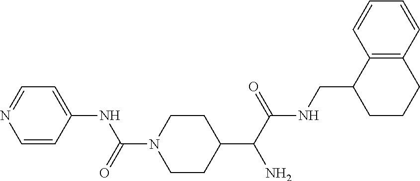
C1=CC(NC(N2CCC(C(C(NCC3CCCC4=C3C=CC=C4)=O)N)CC2)=O)=CC=N1
